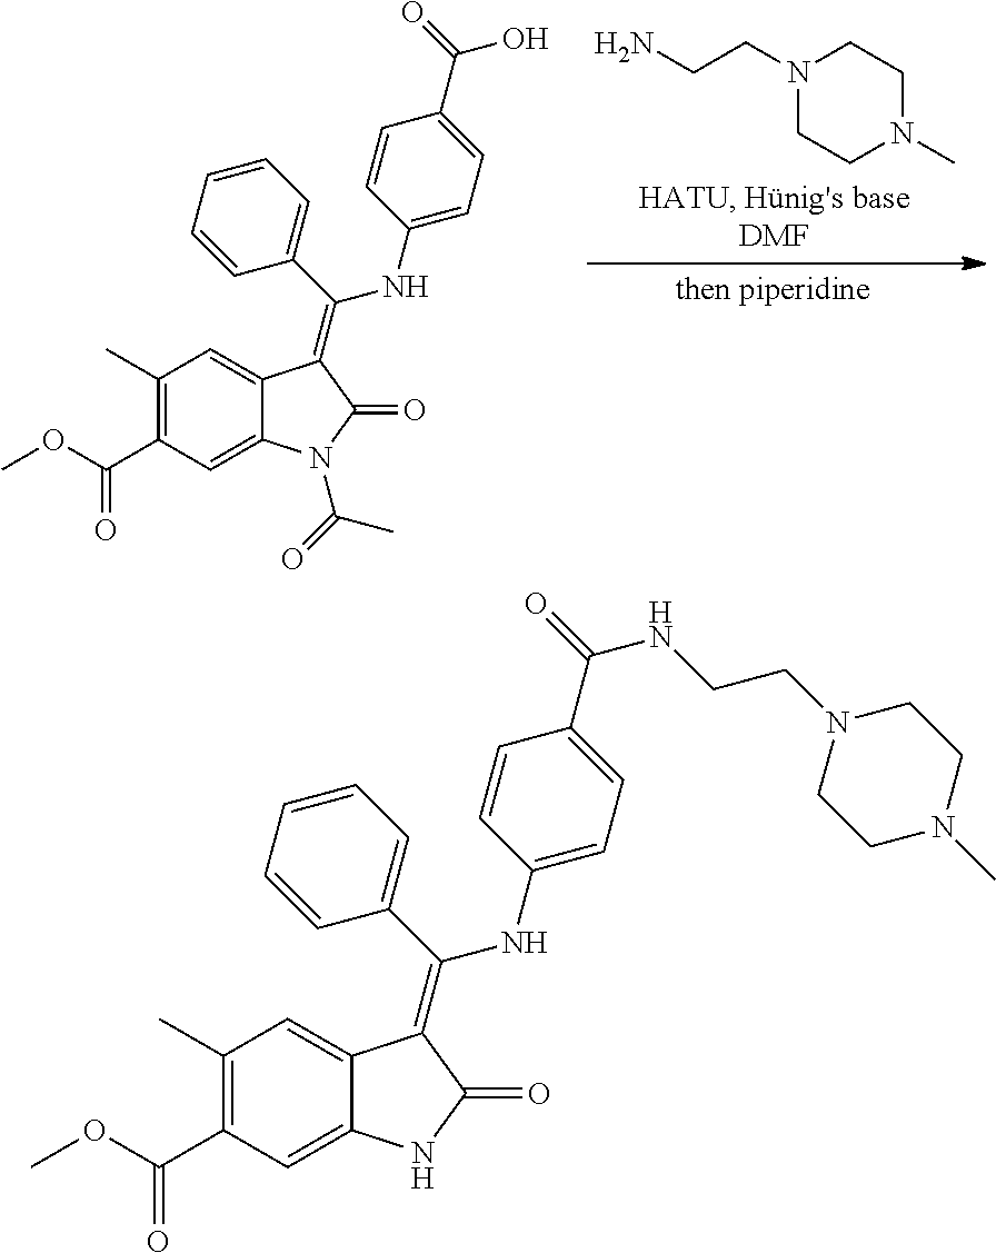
N1(CCN)CCN(C)CC1.C1(C)=C(C(OC)=O)C=C2C(=C1)C(=C(C1=CC=CC=C1)NC1=CC=C(C(=O)O)C=C1)C(=O)N2C(=O)C.C1(C)=C(C(OC)=O)C=C2C(=C1)C(=C(C1=CC=CC=C1)NC1=CC=C(C(=O)NCCN3CCN(C)CC3)C=C1)C(=O)N2
